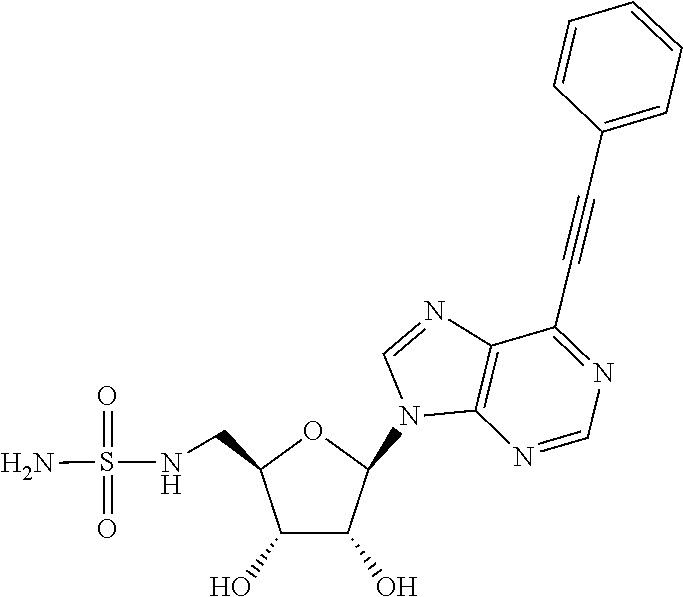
C1(C#CC2=CC=CC=C2)=NC=NC2=C1N=CN2C1OC(CNS(N)(=O)=O)C(O)C1O
